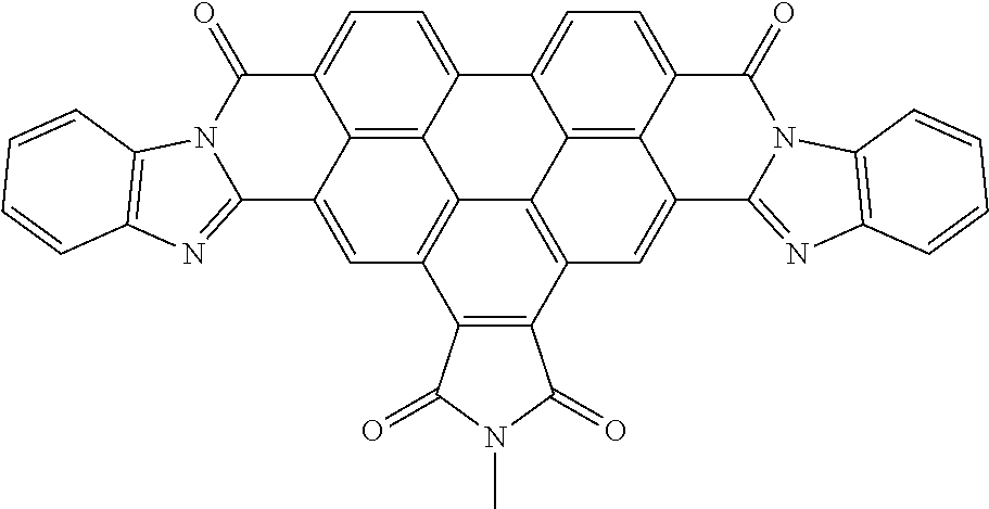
N1(C)C(=O)C2=C(C1=O)C1=C3C4=C2C=C2C5=C4C(=CC=C5C(=O)N4C2=NC2=C4C=CC=C2)C2=CC=C4C(=C32)C(=C1)C1=NC2=C(N1C4=O)C=CC=C2
